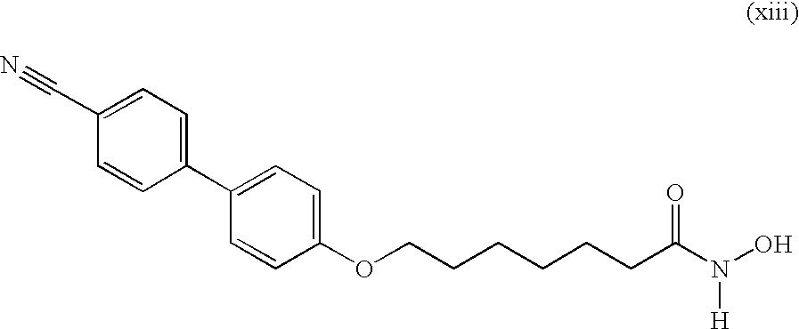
O(CCCCCCC(N(O)[H])=O)C1=CC=C(C2=CC=C(C#N)C=C2)C=C1
